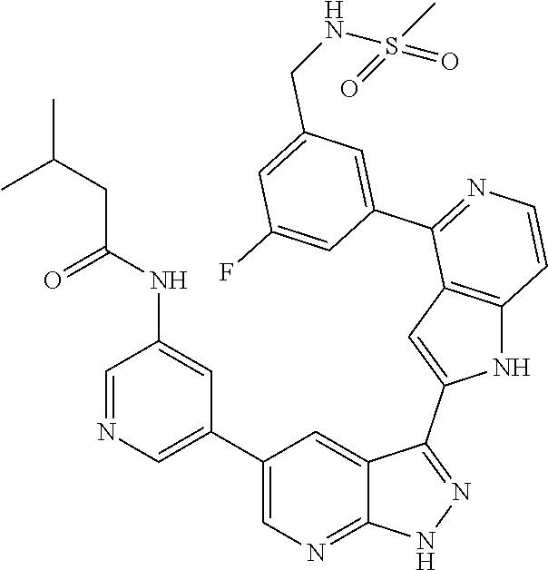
C1(C2=CN=CC(NC(=O)CC(C)C)=C2)=CN=C2C(=C1)C(C1=CC3=C(N1)C=CN=C3C1=CC(CNS(C)(=O)=O)=CC(F)=C1)=NN2
